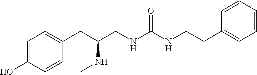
C1=C(O)C=CC(CC(CNC(NCCC2=CC=CC=C2)=O)NC)=C1
